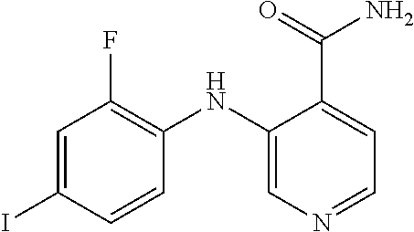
C1=C(I)C=CC(NC2=CN=CC=C2C(=O)N)=C1F
